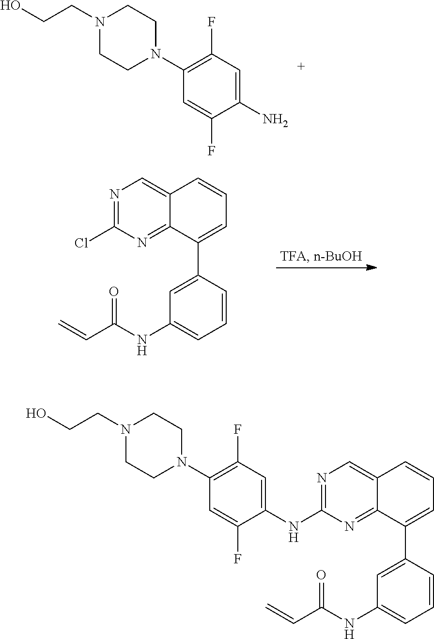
N1(CCO)CCN(C2=C(F)C=C(N)C(F)=C2)CC1.N1=C(Cl)N=C2C(=C1)C=CC=C2C1=CC(NC(C=C)=O)=CC=C1.N1=C(NC2=CC(F)=C(N3CCN(CCO)CC3)C=C2F)N=C2C(=C1)C=CC=C2C1=CC(NC(C=C)=O)=CC=C1
